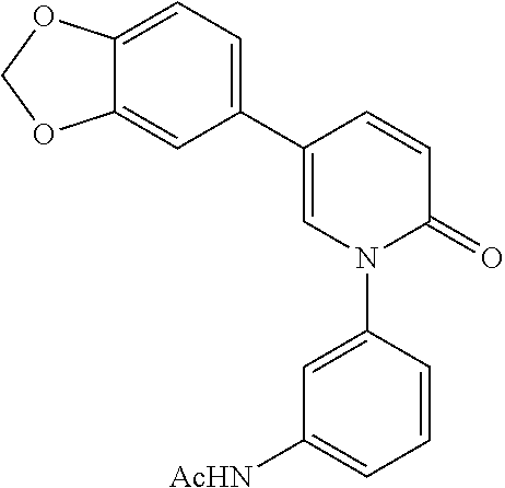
C1(C2=CC=C3C(=C2)OCO3)=CN(C2=CC([AcHN])=CC=C2)C(=O)C=C1
